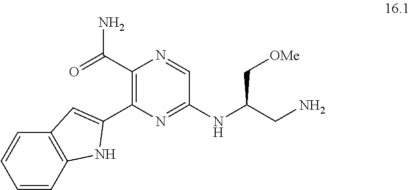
C1=CC2=C(C=C1)C=C(C1=C(C(=O)N)N=CC(NC(CN)C[OMe])=N1)N2
